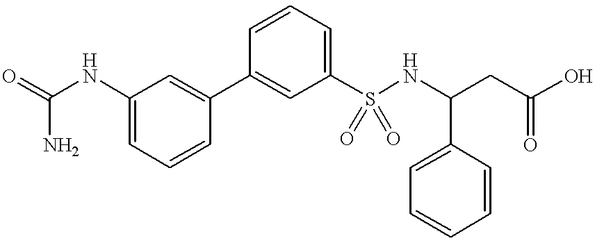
O=C(NC1=CC=CC(C2=CC(S(NC(CC(O)=O)C3=CC=CC=C3)(=O)=O)=CC=C2)=C1)N
